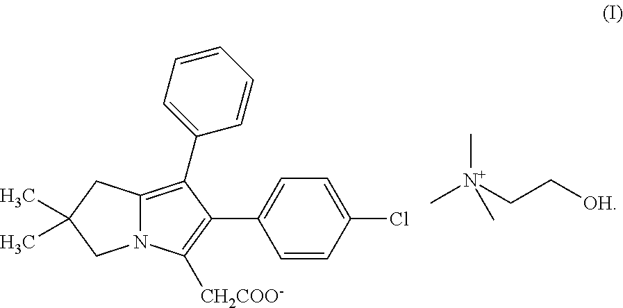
C12=C(C3=CC=CC=C3)C(C3=CC=C(Cl)C=C3)=C([CH2COO-])N1CC(C)(C)C2.C[N+](CC[OH])(C)C
